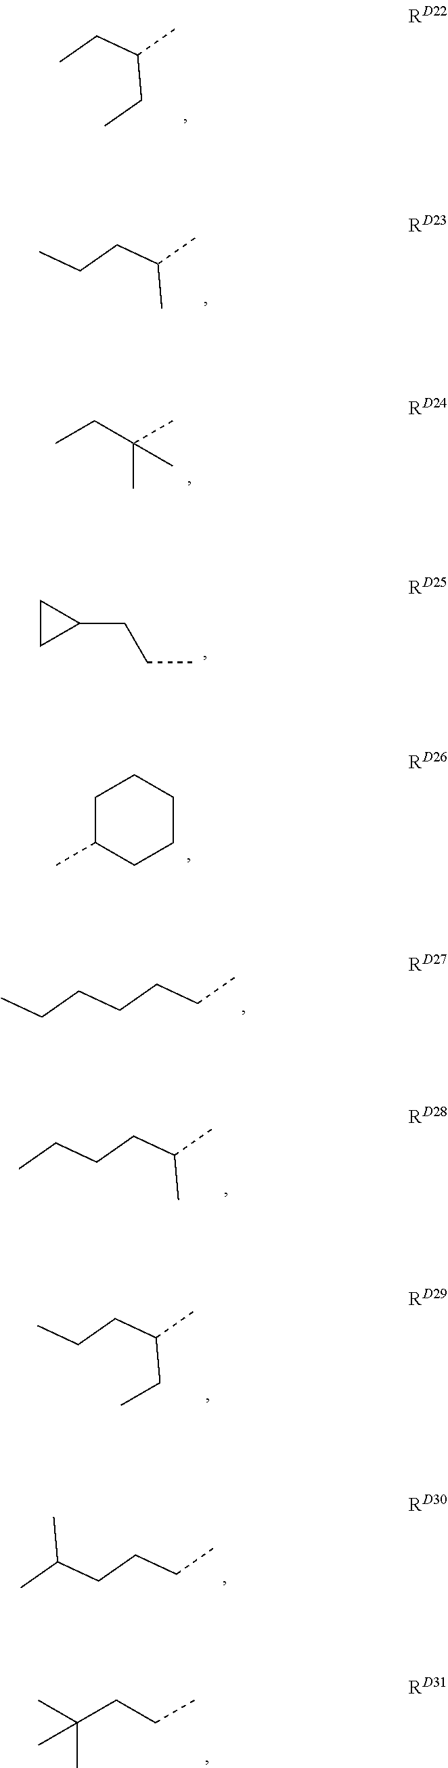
C(C(CC)C)C.CC(CCC)C.CCC(C)(C)C.C1CC1CCC.C1C(C)CCCC1.CCCCCCC.CCCCC(C)C.CCCC(C)CC.CCCCC(C)C.CC(C)(CCC)C
